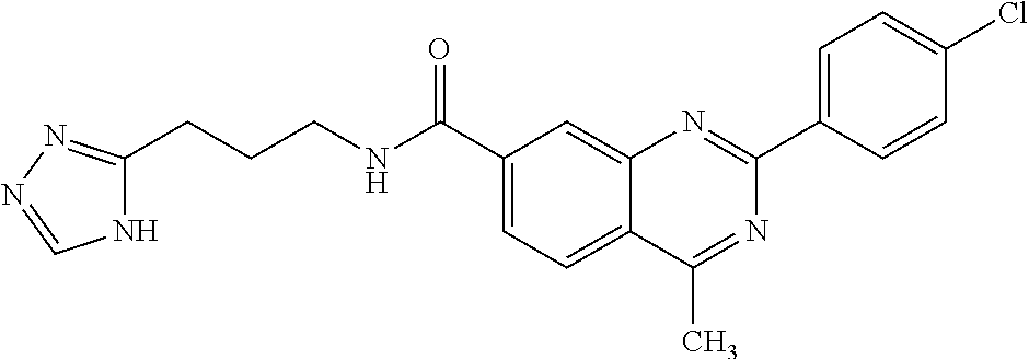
C1(C(NCCCC2=NN=CN2)=O)=CC=C2C(=C1)N=C(C1=CC=C(Cl)C=C1)N=C2C
